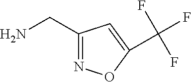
NCC1=NOC(C(F)(F)F)=C1
